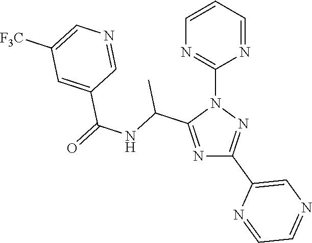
N1=C(C(NC(=O)C2=CC([F3C])=CN=C2)C)N(C2=NC=CC=N2)N=C1C1=CN=CC=N1
